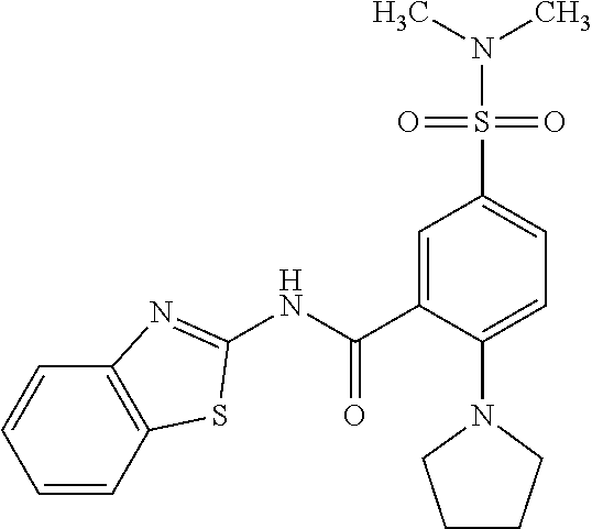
C1=C(C(NC2=NC3=C(C=CC=C3)S2)=O)C(N2CCCC2)=CC=C1S(N(C)C)(=O)=O
